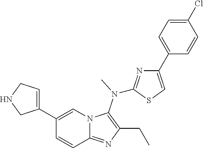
C1(C2=CN3C(=NC(CC)=C3N(C)C3=NC(C4=CC=C(Cl)C=C4)=CS3)C=C2)=CCNC1
